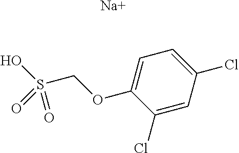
C1(Cl)=CC(Cl)=CC=C1OCS(=O)(O)=O.[Na]
